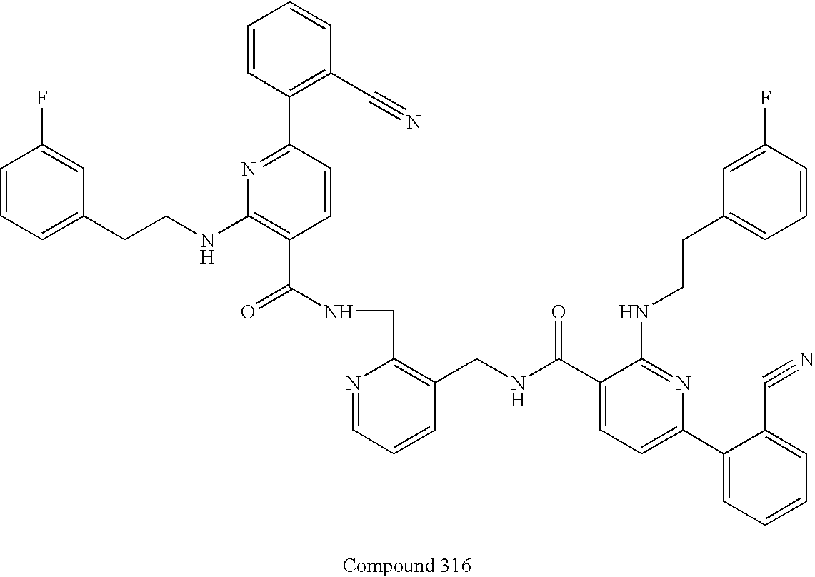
O=C(NCC1=C(CNC(C2=CC=C(C3=CC=CC=C3C#N)N=C2NCCC2=CC=CC(F)=C2)=O)C=CC=N1)C1=C(NCCC2=CC=CC(F)=C2)N=C(C2=C(C#N)C=CC=C2)C=C1
